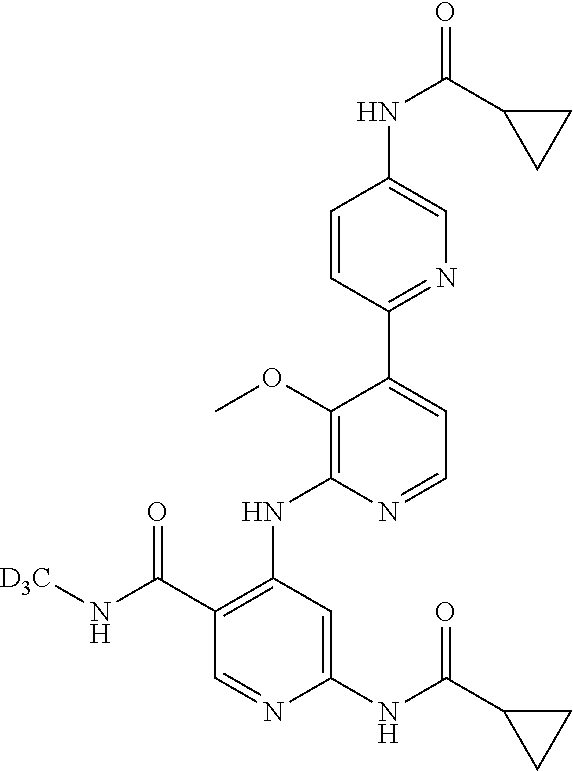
C1(NC(=O)C2CC2)=CC(NC2=C(OC)C(C3=NC=C(NC(C4CC4)=O)C=C3)=CC=N2)=C(C(=O)N[D3C])C=N1
